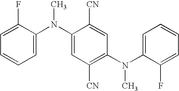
C1=CC=C(N(C2=CC([CN])=C(N(C3=CC=CC=C3F)C)C=C2[CN])C)C(F)=C1
